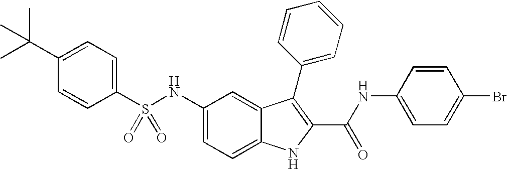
C1(C(C)(C)C)=CC=C(S(NC2=CC=C3C(=C2)C(C2=CC=CC=C2)=C(C(NC2=CC=C(Br)C=C2)=O)N3)(=O)=O)C=C1
